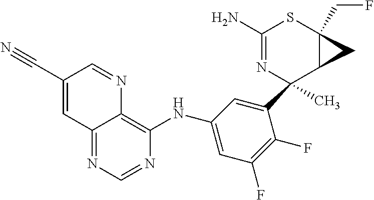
C12=NC=NC(NC3=CC(F)=C(F)C(C4(C)N=C(N)SC5(CF)C4C5)=C3)=C1N=CC(C#N)=C2
